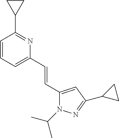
C1(C=CC2=CC=CC(C3CC3)=N2)=CC(C2CC2)=NN1C(C)C
